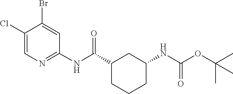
C1(Cl)=CN=C(NC(C2CCCC(NC(OC(C)(C)C)=O)C2)=O)C=C1Br
